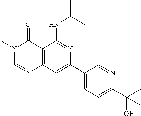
C12=C(C=C(C3=CC=C(C(O)(C)C)N=C3)N=C1NC(C)C)N=CN(C)C2=O
